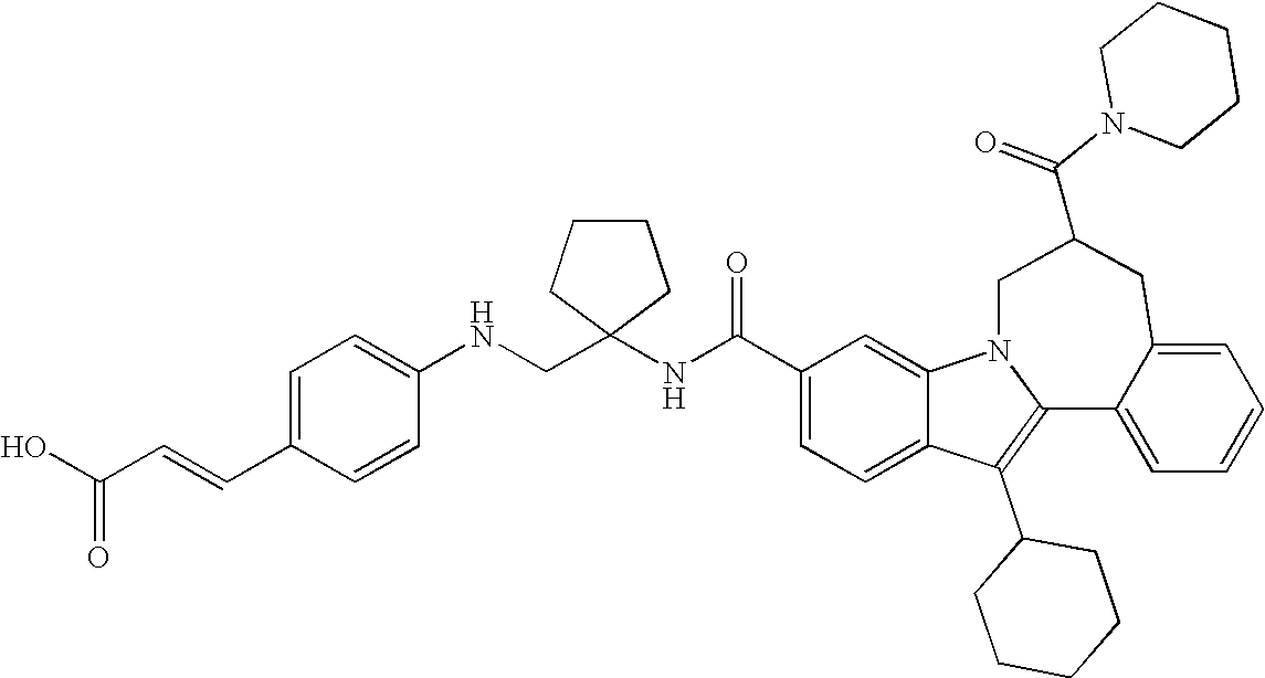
C1(C(NC2(CNC3=CC=C(C=CC(O)=O)C=C3)CCCC2)=O)=CC=C2C(=C1)N1C(=C2C2CCCCC2)C2=CC=CC=C2CC(C(N2CCCCC2)=O)C1
